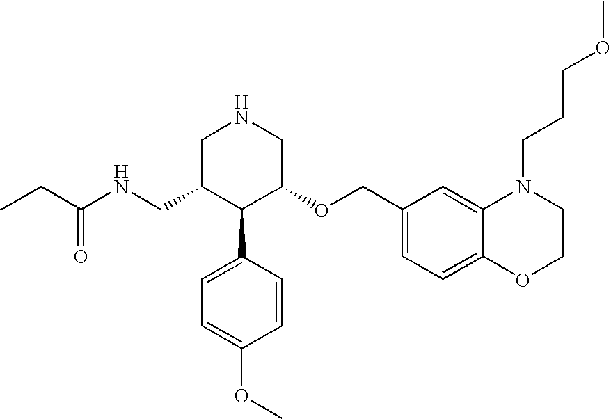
C(C1C(C2=CC=C(OC)C=C2)C(OCC2=CC=C3C(=C2)N(CCCOC)CCO3)CNC1)NC(CC)=O
